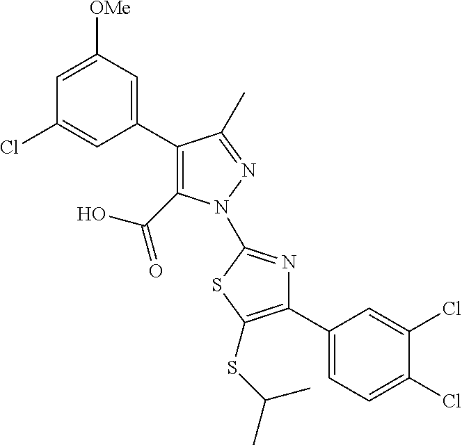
C1(C2=CC([OMe])=CC(Cl)=C2)=C(C(=O)O)N(C2=NC(C3=CC=C(Cl)C(Cl)=C3)=C(SC(C)C)S2)N=C1C
